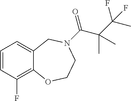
C1=CC(F)=C2C(=C1)CN(C(=O)C(C(C)(F)F)(C)C)CCO2
